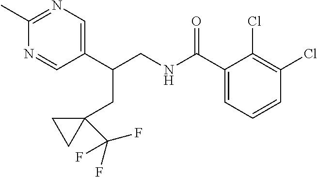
C1(C(CNC(=O)C2=CC=CC(Cl)=C2Cl)CC2(C(F)(F)F)CC2)=CN=C(C)N=C1
